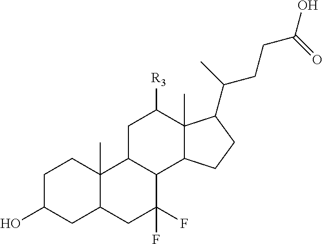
C1C(O)CC2C(C)(C1)C1C(C(F)(F)C2)C2C(C)(C([R3])C1)C(C(C)CCC(O)=O)CC2
